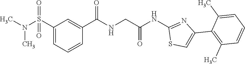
C1(S(N(C)C)(=O)=O)=CC=CC(C(=O)NCC(NC2=NC(C3=C(C)C=CC=C3C)=CS2)=O)=C1
